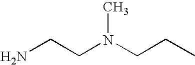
NCCN(CCC)C
